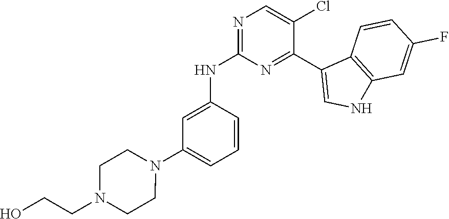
C1=C(NC2=NC=C(Cl)C(C3=CNC4=C3C=CC(F)=C4)=N2)C=CC=C1N1CCN(CCO)CC1
